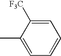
C1=C([F3C])C(C)=CC=C1
